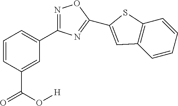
C1=CC(C(=O)O[H])=CC(C2=NOC(C3=CC4=C(C=CC=C4)S3)=N2)=C1
